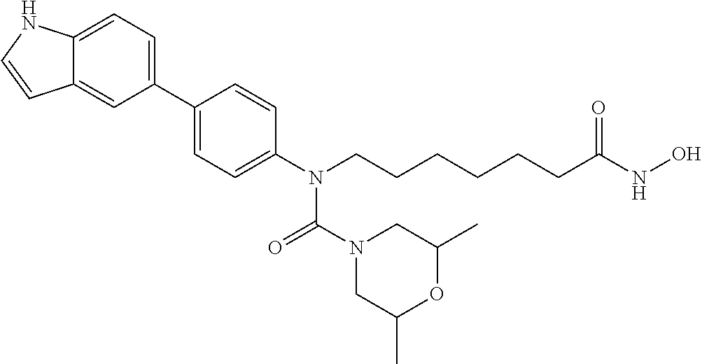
C12=CC=C(C3=CC=C(N(CCCCCCC(NO)=O)C(N4CC(C)OC(C)C4)=O)C=C3)C=C1C=CN2
